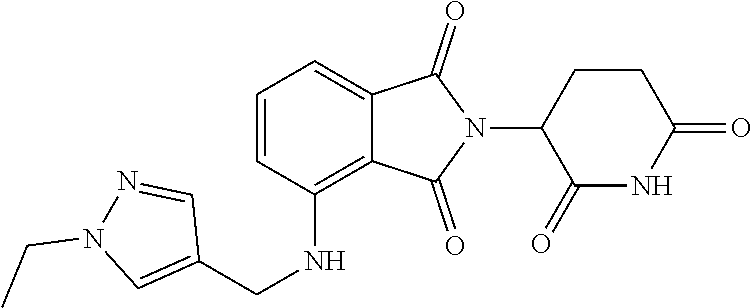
C(N1N=CC(CNC2=C3C(=CC=C2)C(=O)N(C2C(=O)NC(=O)CC2)C3=O)=C1)C
